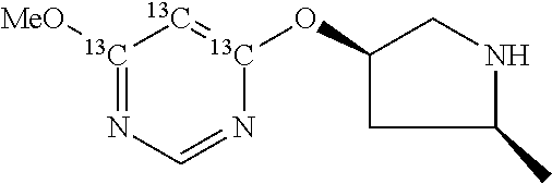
[13C]1([MeO])=NC=N[13C](OC2CNC(C)CC2)=[13C]1
